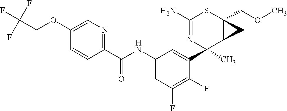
C1(N)=NC(C2=CC(NC(C3=NC=C(OCC(F)(F)F)C=C3)=O)=CC(F)=C2F)(C)C2C(COC)(S1)C2
